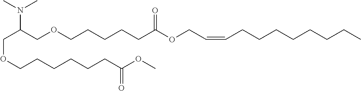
C(C(COCCCCCC(OCC=CCCCCCCCC)=O)N(C)C)OCCCCCCC(OC)=O
